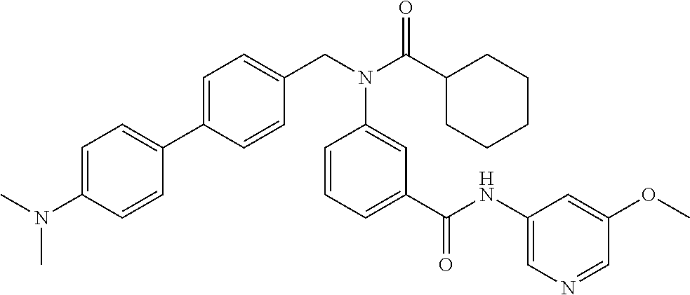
C1=C(C2=CC=C(N(C)C)C=C2)C=CC(CN(C(C2CCCCC2)=O)C2=CC(C(NC3=CN=CC(OC)=C3)=O)=CC=C2)=C1
